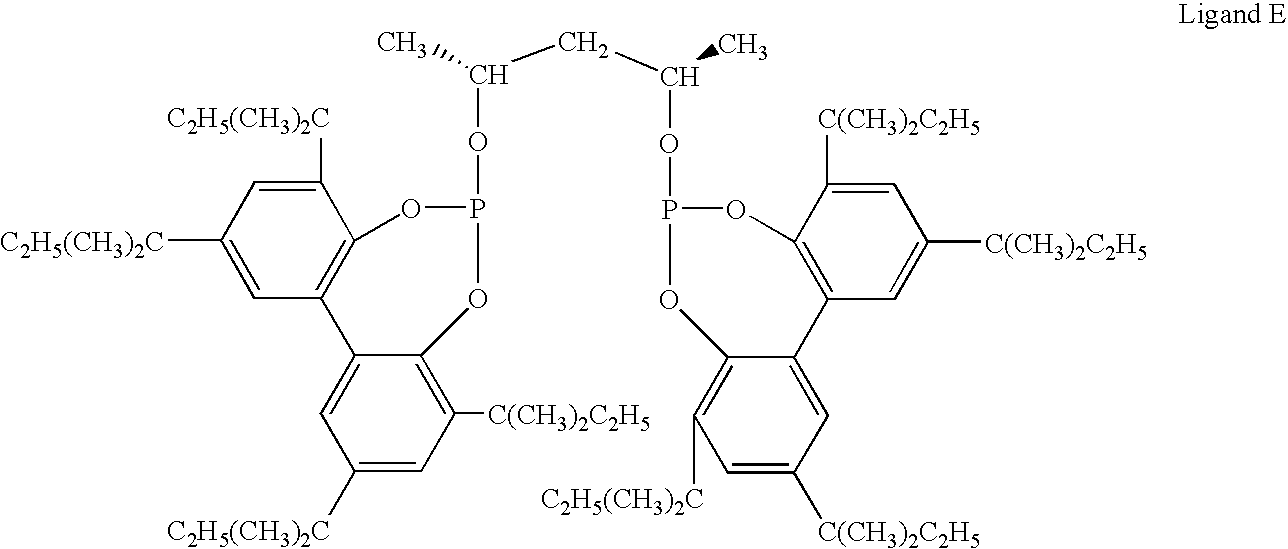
C(C(OP1OC2=C([C(CH3)2C2H5])C=C([C2H5(CH3)2C])C=C2C2=C(C([C2H5(CH3)2C])=CC([C2H5(CH3)2C])=C2)O1)C)C(OP1OC2=C(C=C([C(CH3)2C2H5])C=C2[C(CH3)2C2H5])C2=CC([C(CH3)2C2H5])=CC([C2H5(CH3)2C])=C2O1)C
